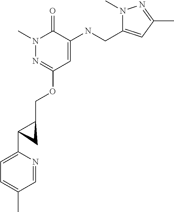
N1(C)N=C(OCC2CC2C2=CC=C(C)C=N2)C=C(NCC2=CC(C)=NN2C)C1=O
